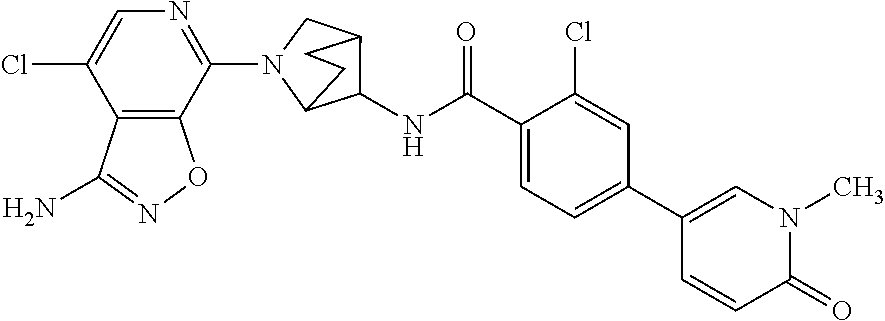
C1(N2C3C(NC(C4=CC=C(C5=CN(C)C(=O)C=C5)C=C4Cl)=O)C(C2)CC3)=NC=C(Cl)C2=C1ON=C2N
